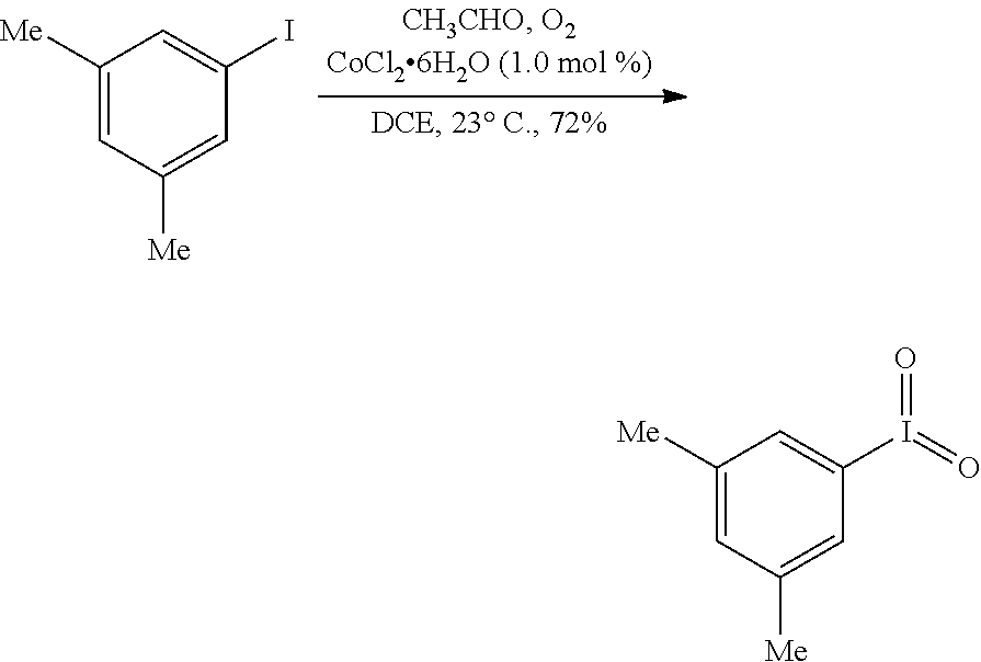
C1([Me])=CC([Me])=CC(I)=C1.C1([Me])=CC([Me])=CC(I(=O)=O)=C1
